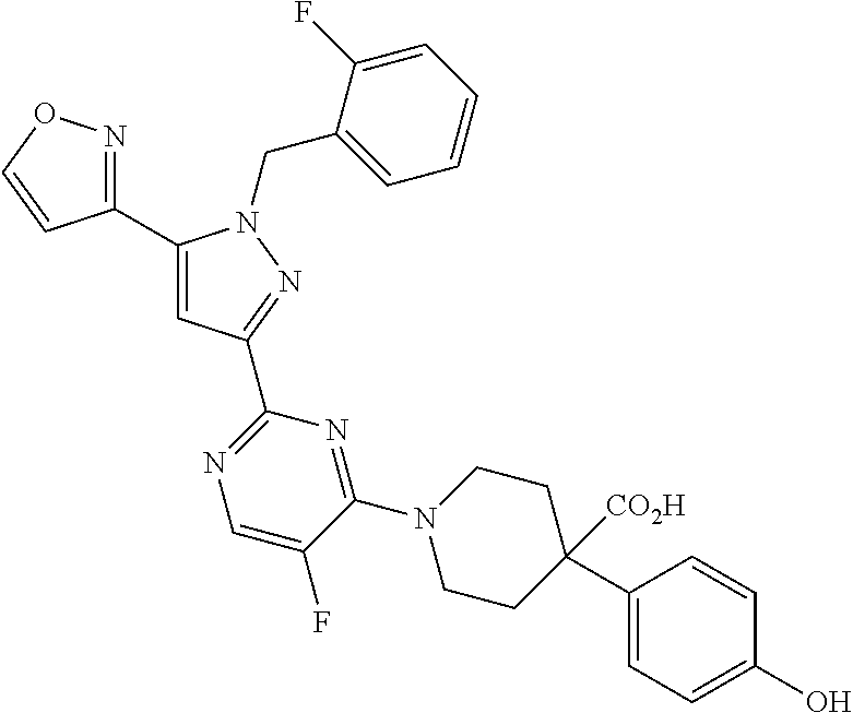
C1(C2=CC(C3=NC=C(F)C(N4CCC(C5=CC=C(O)C=C5)([CO2H])CC4)=N3)=NN2CC2=CC=CC=C2F)=NOC=C1
